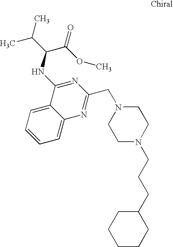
C1=CC=C2C(=C1)C(NC(C(C)C)C(OC)=O)=NC(CN1CCN(CCCC3CCCCC3)CC1)=N2
